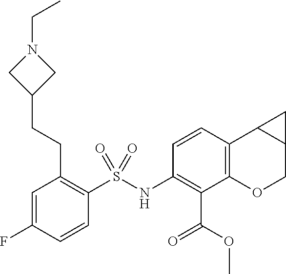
C1=C(F)C=CC(S(NC2=C(C(OC)=O)C3=C(C=C2)C2C(CO3)C2)(=O)=O)=C1CCC1CN(CC)C1
